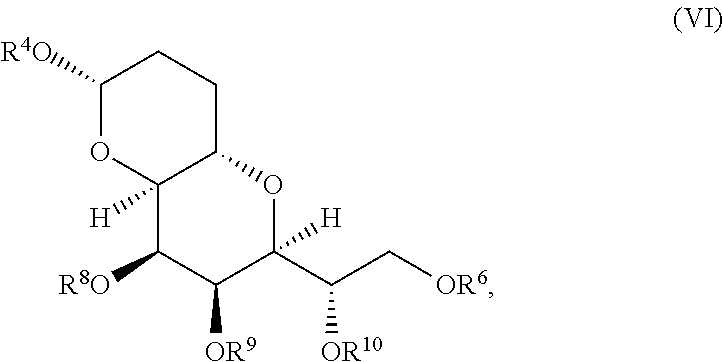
C1([R4O])OC2([H])C(CC1)OC(C(C[OR6])[OR10])([H])C([OR9])C2[R8O]
